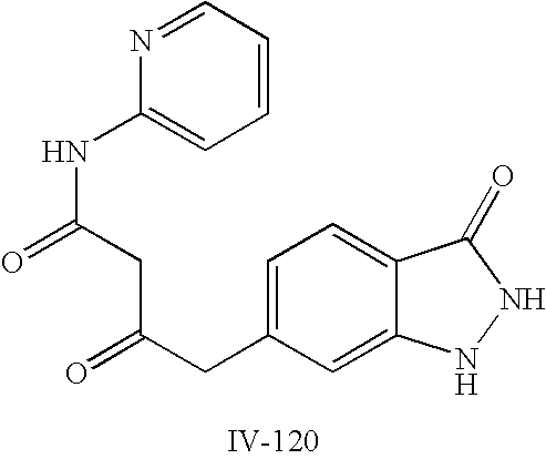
C1=C(CC(CC(NC2=CC=CC=N2)=O)=O)C=C2C(=C1)C(=O)NN2
